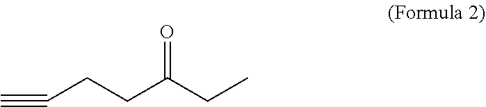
C(CCC(CC)=O)#C
